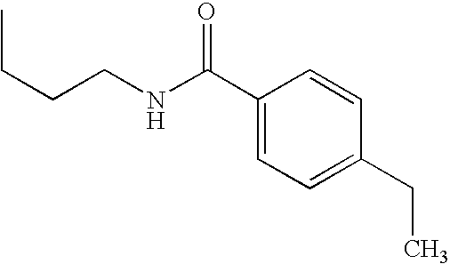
C1(C(NCCCC)=O)=CC=C(CC)C=C1
